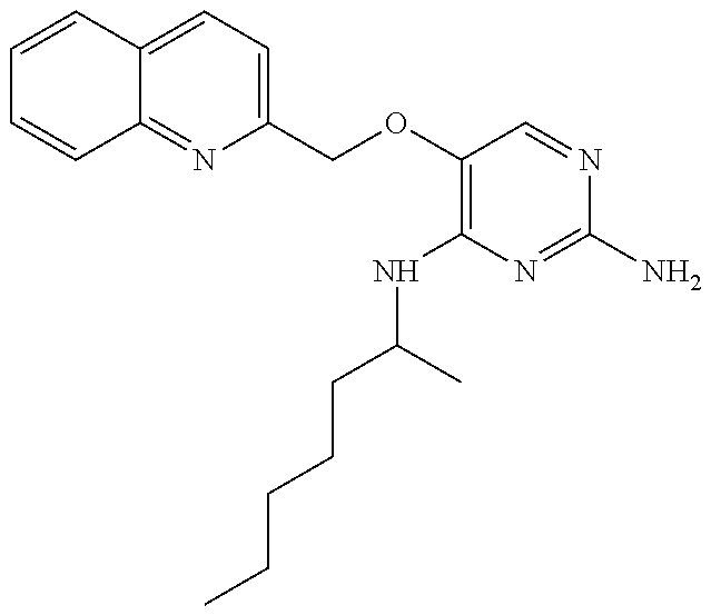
C12=CC=C(COC3=C(NC(CCCCC)C)N=C(N)N=C3)N=C1C=CC=C2
